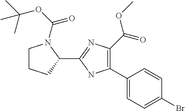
C1(C2=C(C(=O)OC)N=C(C3N(C(OC(C)(C)C)=O)CCC3)N2)=CC=C(Br)C=C1
